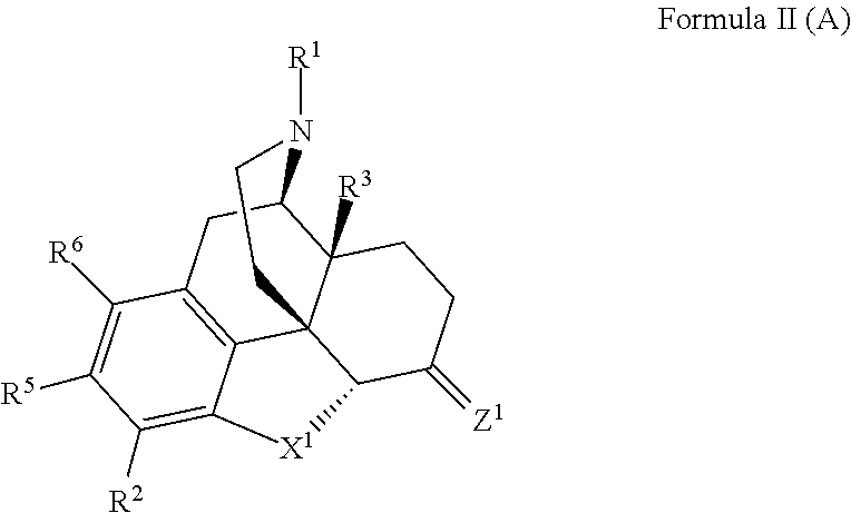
C1C(=[Z1])C2C34C([R3])(C1)C(CC1=C3C(=C([R2])C([R5])=C1[R6])[X1]2)N([R1])CC4
